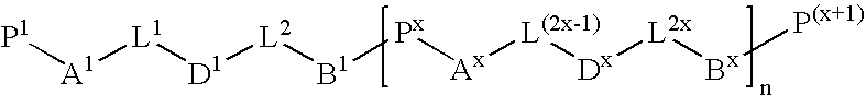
[P1][A1][L1][D1][L2][B1][Px][Ax][L(2x-1)][Dx][L2x][Bx][P(x+1)]
